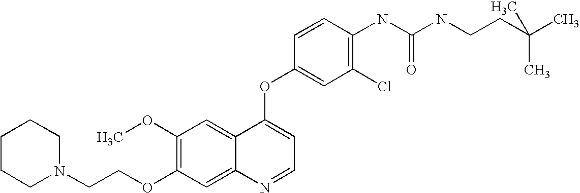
C1=CC(OC2=CC=NC3=CC(OCCN4CCCCC4)=C(OC)C=C23)=CC(Cl)=C1NC(NCCC(C)(C)C)=O
